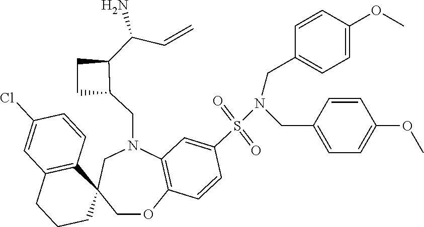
N1(CC2C(C(N)C=C)CC2)CC2(COC3=C1C=C(S(=O)(=O)N(CC1=CC=C(OC)C=C1)CC1=CC=C(OC)C=C1)C=C3)C1=C(CCC2)C=C(Cl)C=C1
